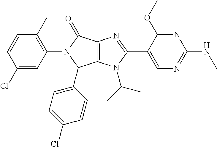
C12=C(N(C(C)C)C(C3=CN=C(NC)N=C3OC)=N1)C(C1=CC=C(Cl)C=C1)N(C1=C(C)C=CC(Cl)=C1)C2=O
